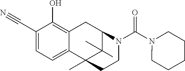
C1(O)=C2C(=CC=C1C#N)C1(C)C(C)(C)C(C2)N(C(N2CCCCC2)=O)CC1
